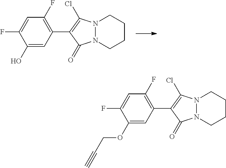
N12N(CCCC1)C(=O)C(C1=C(F)C=C(F)C(O)=C1)=C2Cl.N12N(CCCC1)C(=O)C(C1=C(F)C=C(F)C(OCC#C)=C1)=C2Cl
